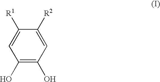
C1(O)=C(O)C=C([R1])C([R2])=C1
